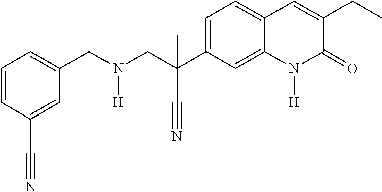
C1(CN(CC(C#N)(C2=CC=C3C(=C2)N([H])C(=O)C(CC)=C3)C)[H])=CC=CC(C#N)=C1
